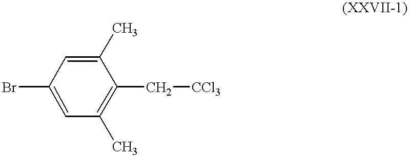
BrC1=CC(C)=C(C[CCl3])C(C)=C1
